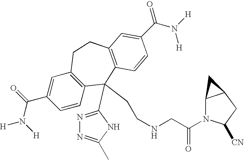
[H]N(C(C1=CC2=C(C=C1)C(CCNCC(N1C3C(CC1[CN])C3)=O)(C1=NN=C(C)N1)C1=C(CC2)C=C(C(N([H])[H])=O)C=C1)=O)[H]
